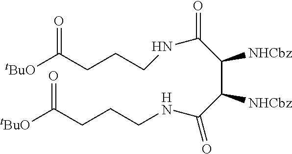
C([tBuO])(CCCNC(C(C([NHCbz])C(NCCCC([tBuO])=O)=O)[NHCbz])=O)=O
